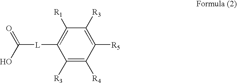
C1([R3])=C([R4])C([R5])=C([R3])C([R1])=C1[L]C(O)=O
